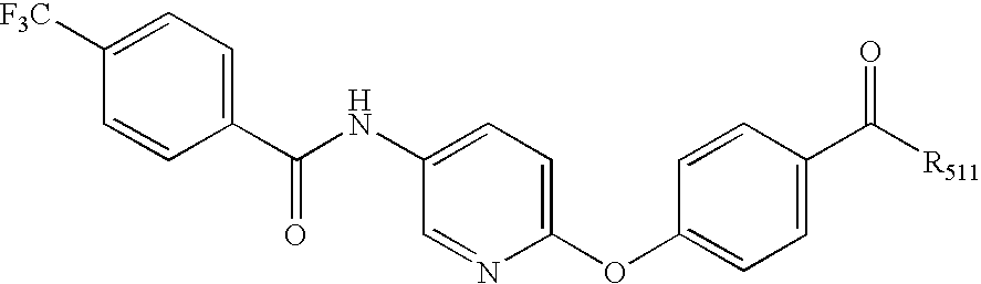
C1(C(NC2=CC=C(OC3=CC=C(C([R511])=O)C=C3)N=C2)=O)=CC=C([F3C])C=C1
